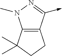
C12=C(C(->C)=NN1C)CCC2(C)C
